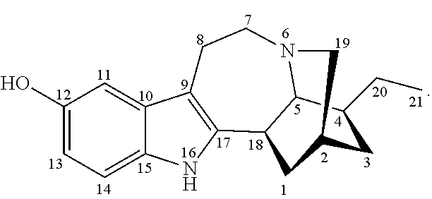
C1(O)=CC=C2C(=C1)C1=C(N2)C2C3N(CC1)CC(C2)CC3CC
